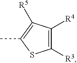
C1([R3])=C([R4])C([R5])=C(C)S1
